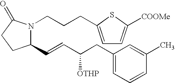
C1(C=CC(CC2=CC=CC(C)=C2)[OTHP])N(CCCC2=CC=C([COOMe])S2)C(=O)CC1
